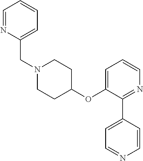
C1(OC2=CC=CN=C2C2=CC=NC=C2)CCN(CC2=CC=CC=N2)CC1
